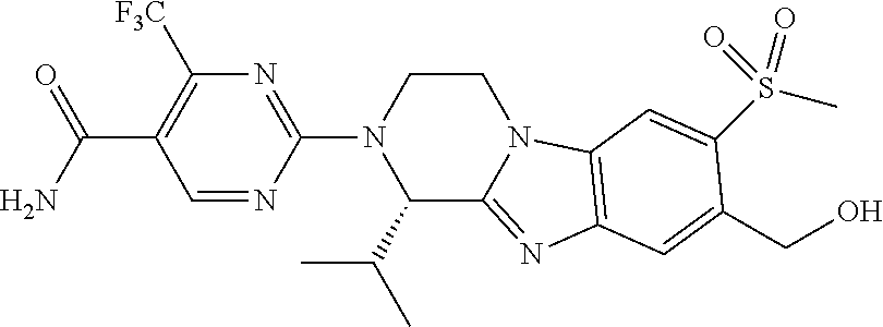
C(N)(C1=C([F3C])N=C(N2C(C(C)C)C3=NC4=C(N3CC2)C=C(S(C)(=O)=O)C(CO)=C4)N=C1)=O
